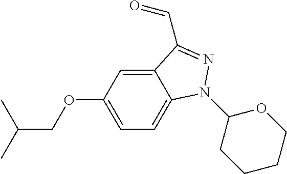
C(COC1=CC=C2C(=C1)C(C=O)=NN2C1CCCCO1)(C)C
